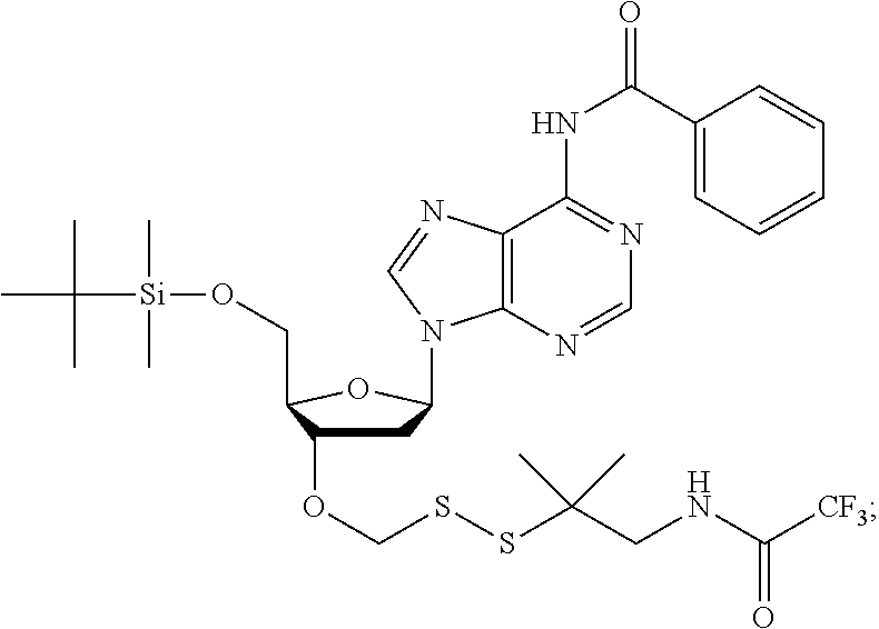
CC(C)(C)[Si](C)(C)OCC1OC(N2C3=C(N=C2)C(NC(C2=CC=CC=C2)=O)=NC=N3)CC1OCSSC(CNC([CF3])=O)(C)C
